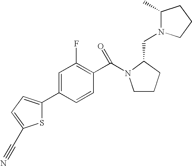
C1=C(C2=CC=C(C#N)S2)C=CC(C(N2CCCC2CN2C(C)CCC2)=O)=C1F
